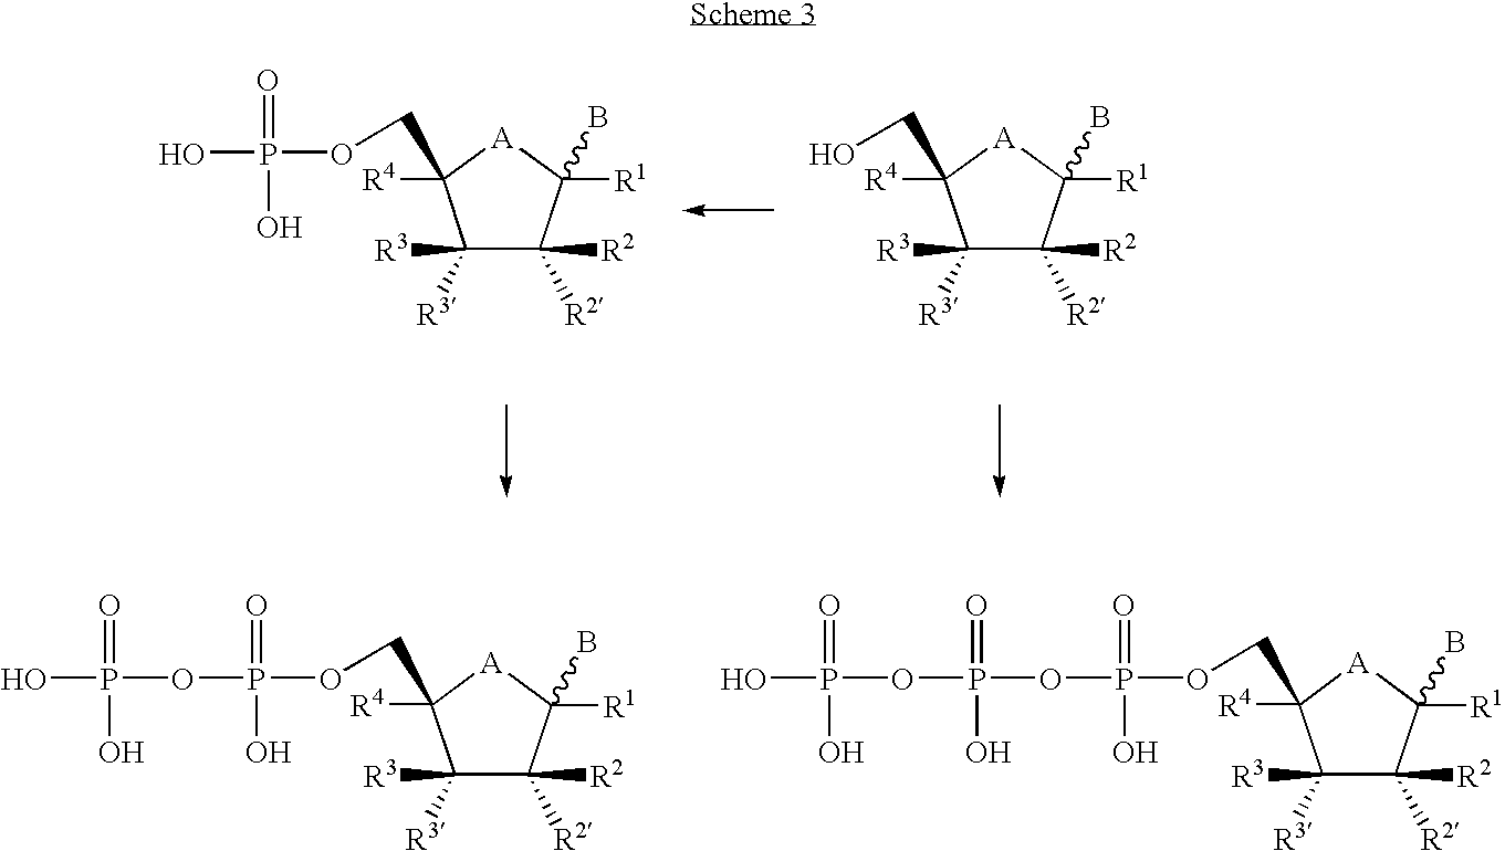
BC1([R1])C([R2])([R2])C([R3])([R3])C(COP(=O)(O)O)([R4])[A]1.BC1([R1])C([R2])([R2])C([R3])([R3])C(CO)([R4])[A]1.BC1([R1])C([R2])([R2])C([R3])([R3])C(COP(=O)(O)OP(=O)(O)O)([R4])[A]1.BC1([R1])C([R2])([R2])C([R3])([R3])C(COP(=O)(O)OP(=O)(O)OP(=O)(O)O)([R4])[A]1
